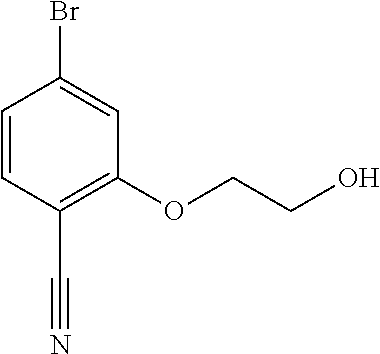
C1=CC(C#N)=C(OCCO)C=C1Br
